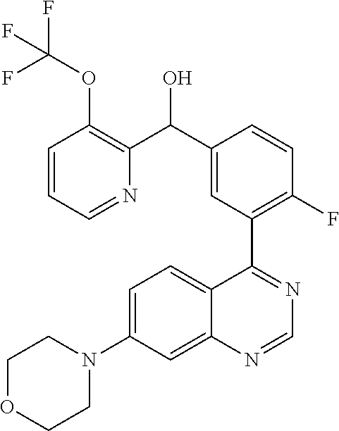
C1=C(N2CCOCC2)C=C2C(=C1)C(C1=C(F)C=CC(C(O)C3=C(OC(F)(F)F)C=CC=N3)=C1)=NC=N2
